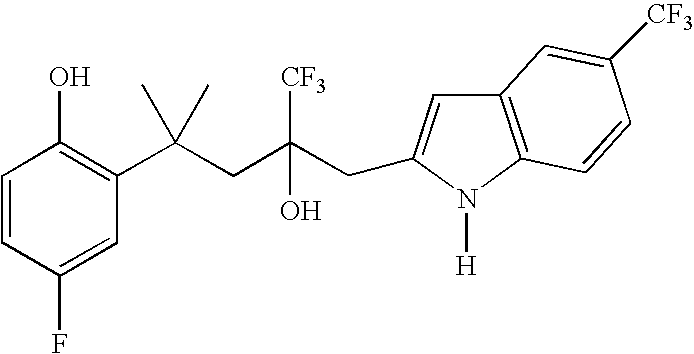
C1(F)=CC(C(CC(CC2=CC3=C(N2[H])C=CC([CF3])=C3)([CF3])O)(C)C)=C(O)C=C1
